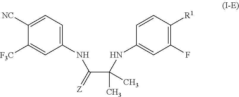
C1(NC(C(NC2=CC(F)=C([R1])C=C2)(C)C)=[Z])=CC=C([NC])C([F3C])=C1
